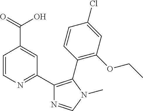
C1=CN=C(C2=C(C3=C(OCC)C=C(Cl)C=C3)N(C)C=N2)C=C1C(=O)O
